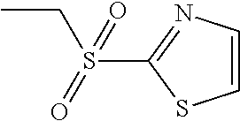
CCS(C1=NC=CS1)(=O)=O
